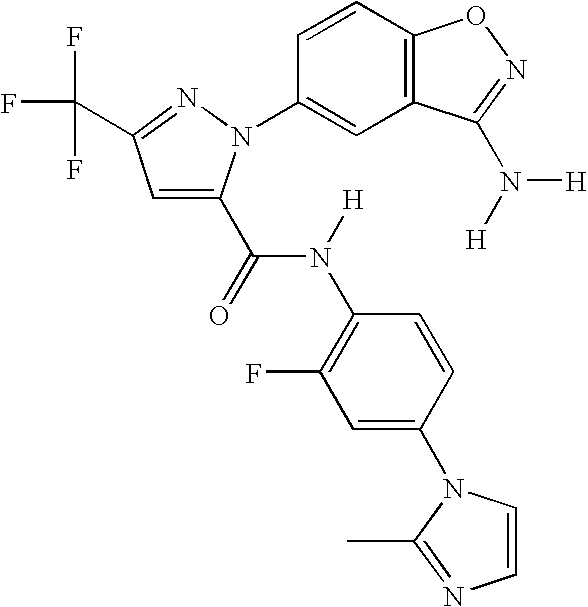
C1=C(C(=O)N([H])C2=C(F)C=C(N3C=CN=C3C)C=C2)N(C2=CC3=C(C=C2)ON=C3N([H])[H])N=C1C(F)(F)F
